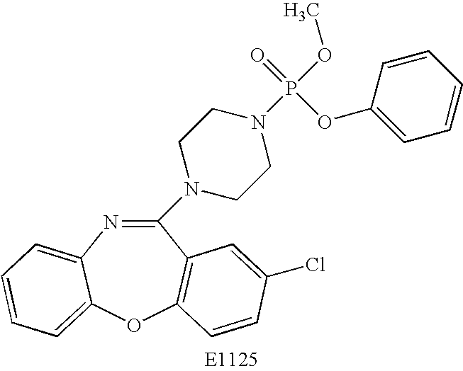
C1(N2CCN(P(OC)(=O)OC3=CC=CC=C3)CC2)=NC2=CC=CC=C2OC2=C1C=C(Cl)C=C2
